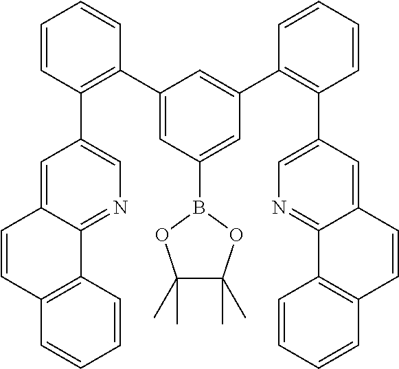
C1=CC(C2=CN=C3C(=C2)C=CC2=C3C=CC=C2)=C(C2=CC(B3OC(C)(C)C(C)(C)O3)=CC(C3=C(C4=CN=C5C(=C4)C=CC4=C5C=CC=C4)C=CC=C3)=C2)C=C1
